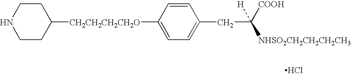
C1CNCCC1[CH2CH2CH2CH2O]C1=CC=C(CC([NHSO2CH2CH2CH2CH3])([COOH])[H])C=C1.Cl
